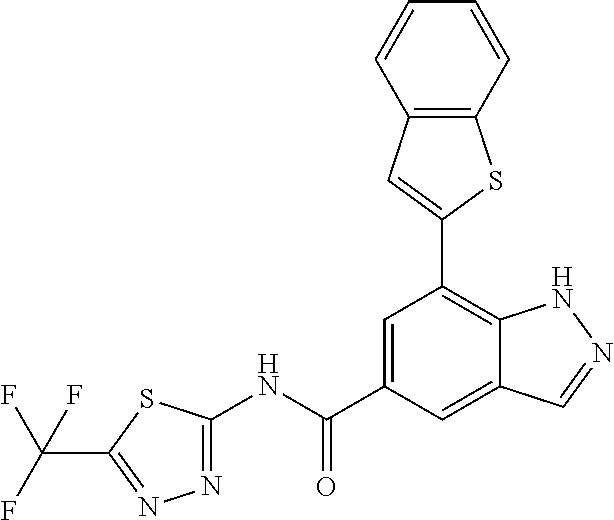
N(C(C1=CC(C2=CC3=C(S2)C=CC=C3)=C2C(=C1)C=NN2)=O)C1=NN=C(C(F)(F)F)S1
